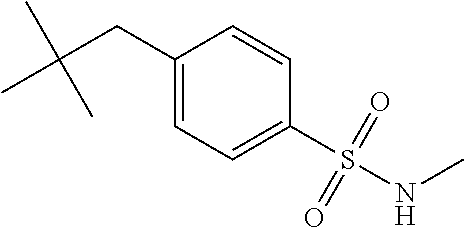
CC(CC1=CC=C(S(NC)(=O)=O)C=C1)(C)C
